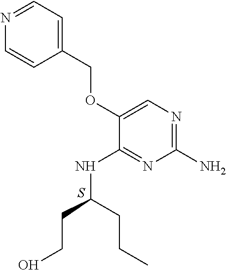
C1(N)=NC=C(OCC2=CC=NC=C2)C(NC(CCO)CCC)=N1.S
